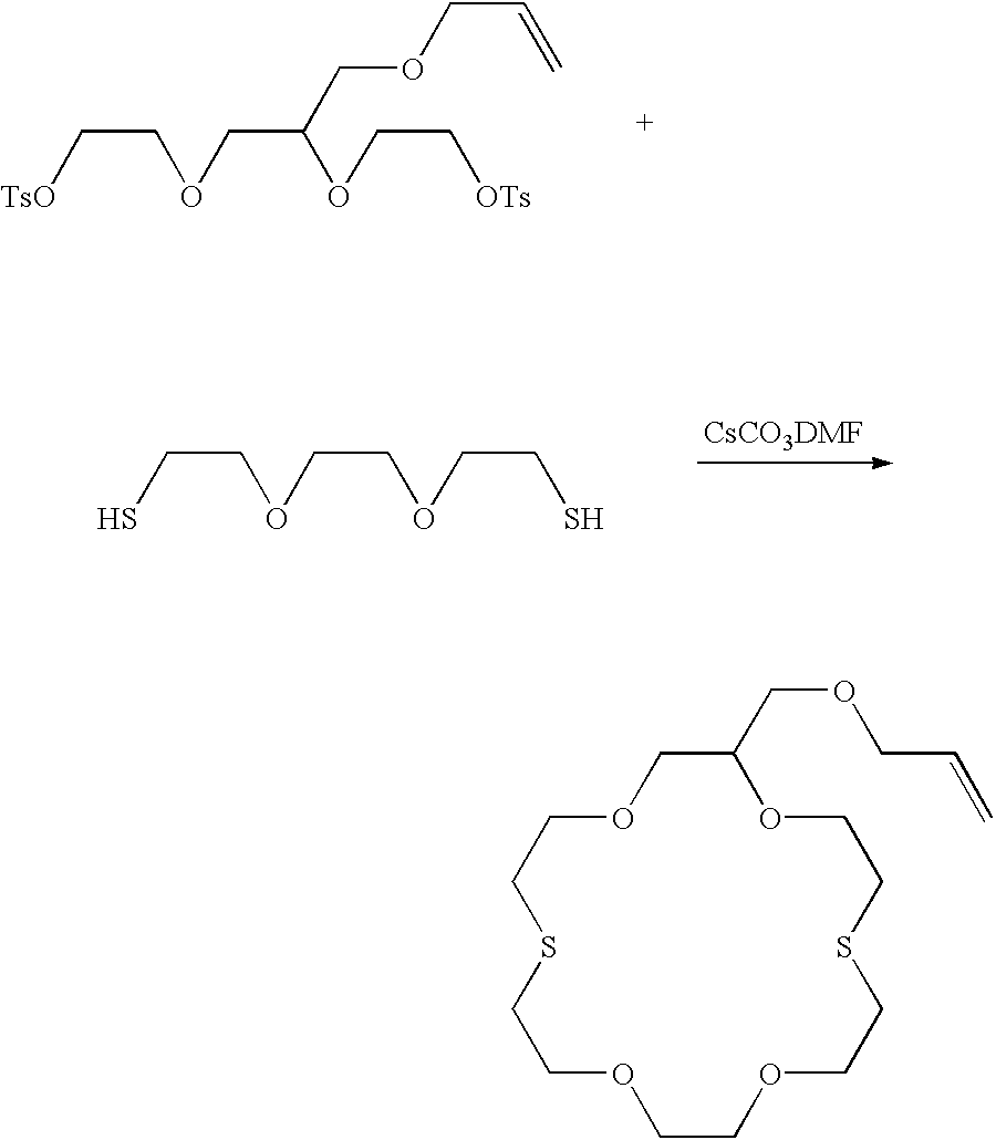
C(S)COCCOCCS.S1CCOCC(COCC=C)OCCSCCOCCOCC1.C([TsO])COCC(OCC[OTs])COCC=C
